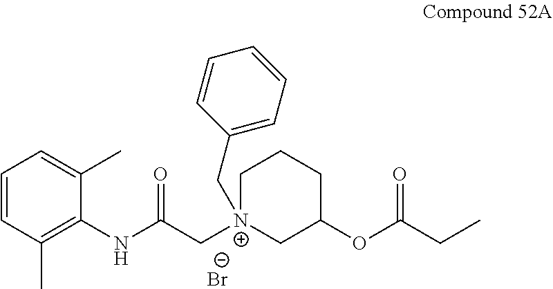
C1=CC(C)=C(NC(=O)C[N+]2(CC3=CC=CC=C3)CC(OC(CC)=O)CCC2)C(C)=C1.[Br-]
